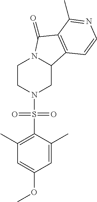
C1CN(S(C2=C(C)C=C(OC)C=C2C)(=O)=O)CC2N1C(=O)C1=C2C=CN=C1C
